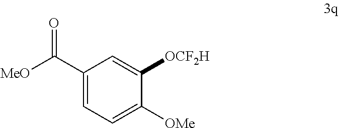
C1(C([MeO])=O)=CC=C([OMe])C([OCF2H])=C1
